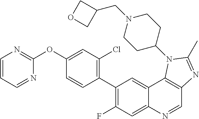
C1=CC=NC(OC2=CC(Cl)=C(C3=C(F)C=C4C(=C3)C3=C(C=N4)N=C(C)N3C3CCN(CC4COC4)CC3)C=C2)=N1
